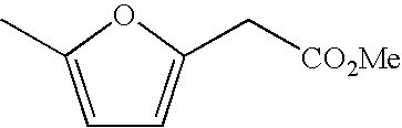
C1=C(C)OC(C[CO2Me])=C1
